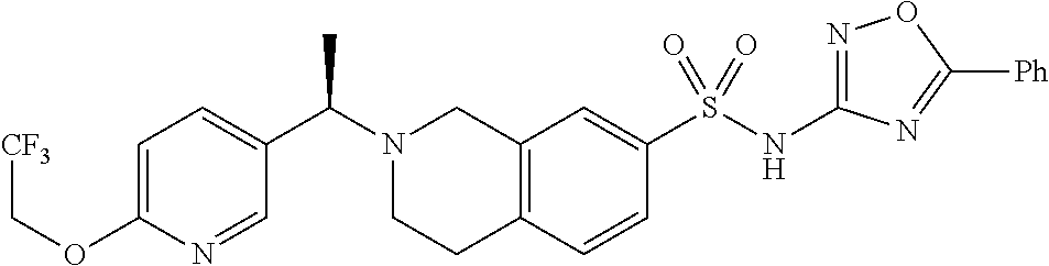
[CF3]COC1=CC=C(C(N2CCC3=C(C2)C=C(S(NC2=NOC([Ph])=N2)(=O)=O)C=C3)C)C=N1
